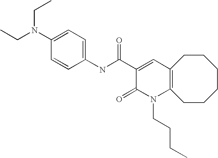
C1(NC(C2=CC3=C(N(CCCC)C2=O)CCCCCC3)=O)=CC=C(N(CC)CC)C=C1
